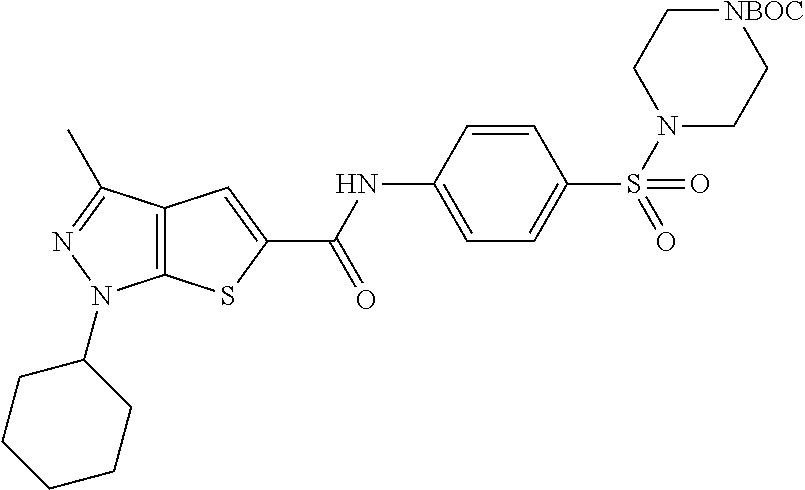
C12=C(C(C)=NN1C1CCCCC1)C=C(C(NC1=CC=C(S(=O)(N3CC[NBOC]CC3)=O)C=C1)=O)S2
